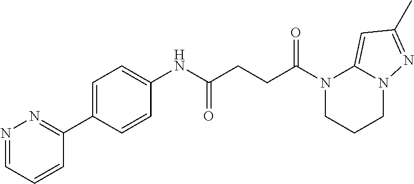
N1(C(CCC(NC2=CC=C(C3=NN=CC=C3)C=C2)=O)=O)CCCN2C1=CC(C)=N2
